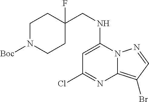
C1=C(NCC2(F)CCN([Boc])CC2)N2C(=C(Br)C=N2)N=C1Cl
